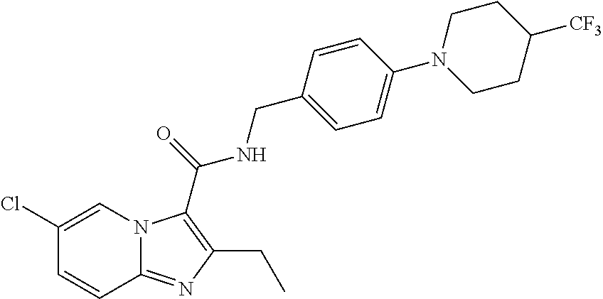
C1(Cl)=CN2C(=NC(CC)=C2C(=O)NCC2=CC=C(N3CCC([CF3])CC3)C=C2)C=C1
